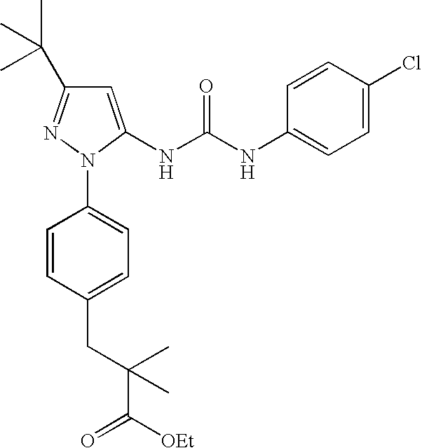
C1=C(NC(NC2=CC=C(Cl)C=C2)=O)N(C2=CC=C(CC(C([OEt])=O)(C)C)C=C2)N=C1C(C)(C)C
